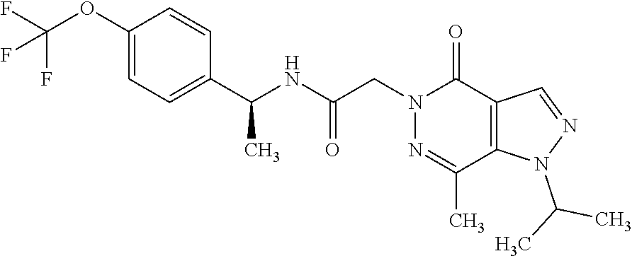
C1(OC(F)(F)F)=CC=C(C(NC(CN2C(=O)C3=C(C(C)=N2)N(C(C)C)N=C3)=O)C)C=C1
